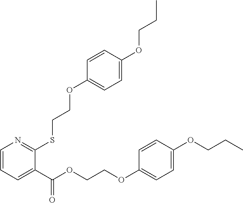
C1=CC=C(C(OCCOC2=CC=C(OCCC)C=C2)=O)C(SCCOC2=CC=C(OCCC)C=C2)=N1
